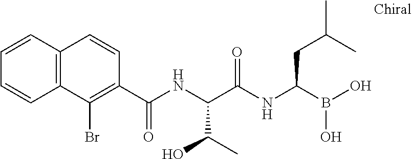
C1(C(NC(C(NC(B(O)O)CC(C)C)=O)C(C)O)=O)=C(Br)C2=C(C=C1)C=CC=C2
